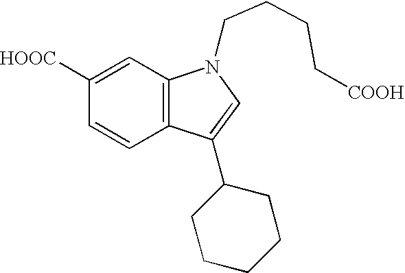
C12=C(C=C([HOOC])C=C1)N(CCCC[COOH])C=C2C1CCCCC1
